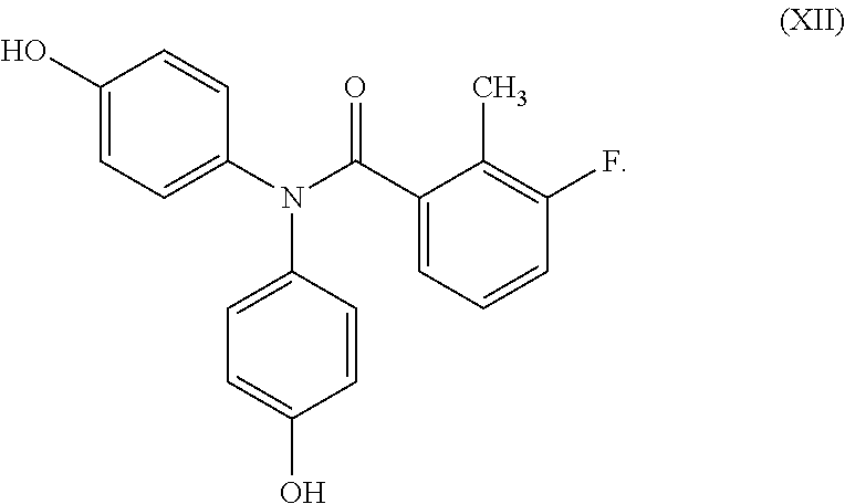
O=C(C1=CC=CC(F)=C1C)N(C1=CC=C(O)C=C1)C1=CC=C(O)C=C1
